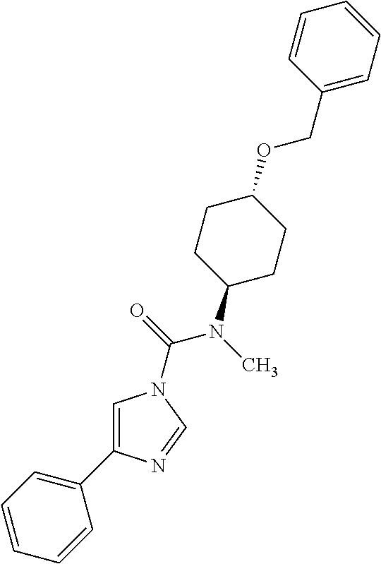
C1=C(C2=CC=CC=C2)N=CN1C(N(C1CCC(OCC2=CC=CC=C2)CC1)C)=O
